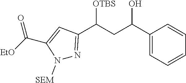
N1([SEM])N=C(C(CC(C2=CC=CC=C2)O)[OTBS])C=C1C([EtO])=O
